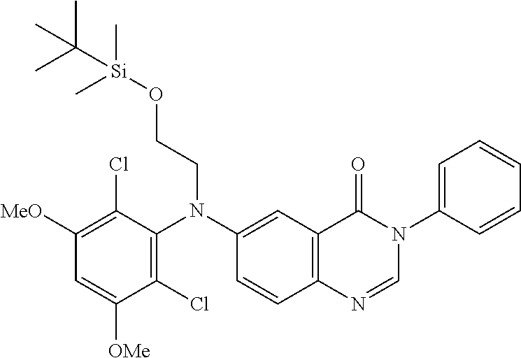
C1(Cl)=C(N(C2=CC3=C(C=C2)N=CN(C2=CC=CC=C2)C3=O)CCO[Si](C)(C(C)(C)C)C)C(Cl)=C([MeO])C=C1[OMe]
